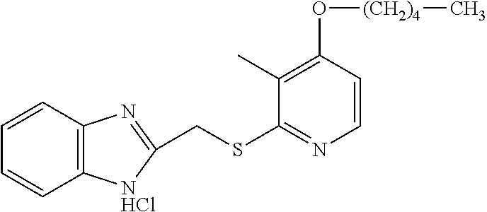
C12=C(C=CC=C1)N=C(CSC1=NC=CC(O[(CH2)4]C)=C1C)[NHCl]2
